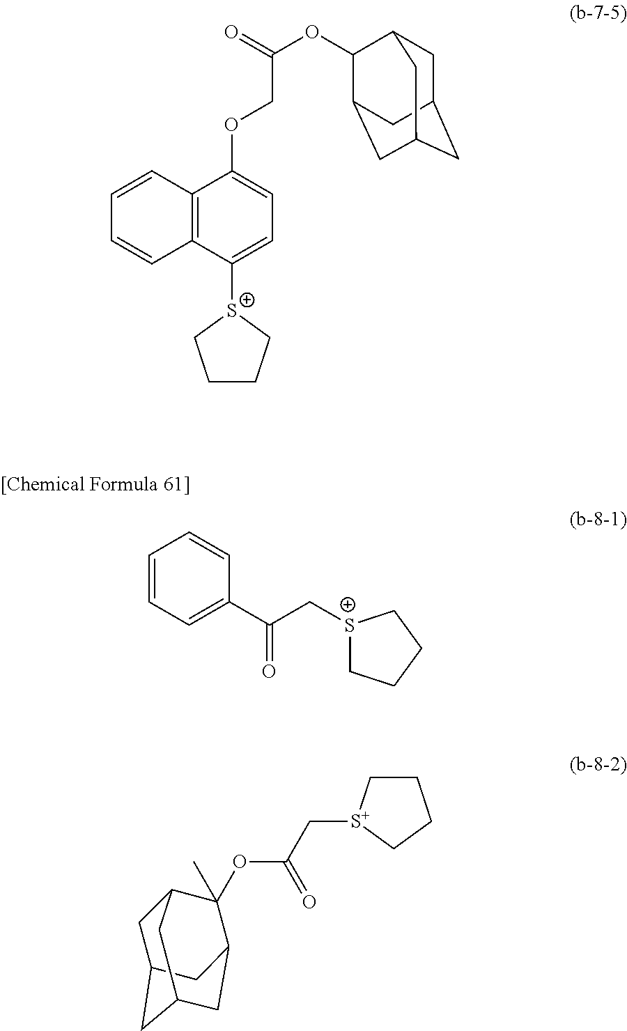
C12=C(C([S+]3CCCC3)=CC=C1OCC(OC1C3CC4CC(CC1C4)C3)=O)C=CC=C2.C1=CC=C(C(C[S+]2CCCC2)=O)C=C1.C1C[S+](CC(=O)OC2(C)C3CC4CC(CC2C4)C3)CC1
